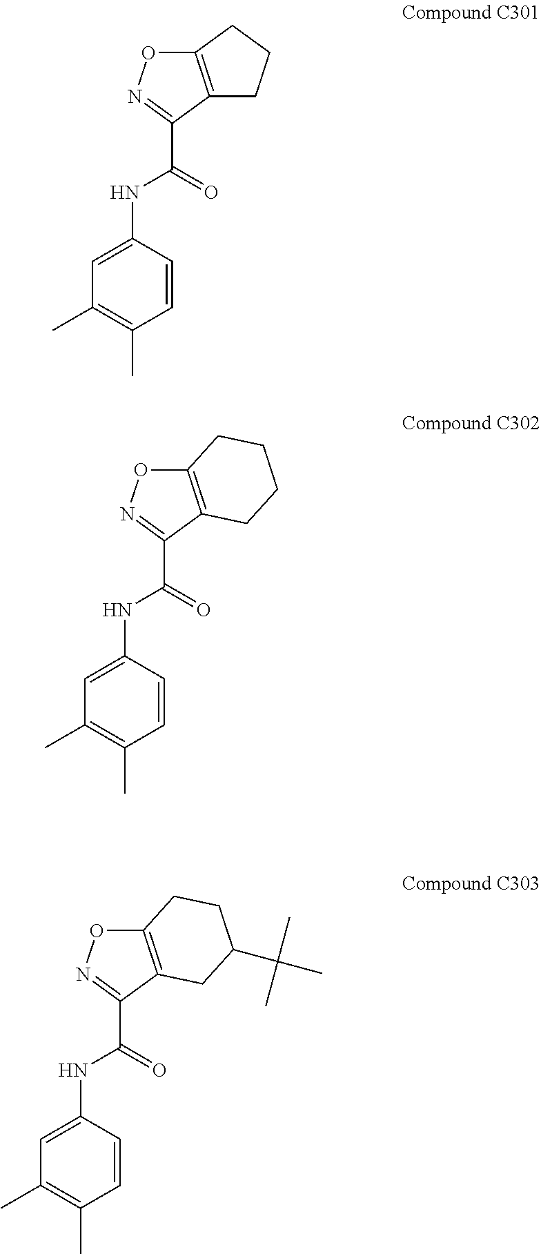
C1=CC(NC(C2=NOC3=C2CCC3)=O)=CC(C)=C1C.C1=CC(NC(C2=NOC3=C2CCCC3)=O)=CC(C)=C1C.C1=CC(NC(C2=NOC3=C2CC(C(C)(C)C)CC3)=O)=CC(C)=C1C
